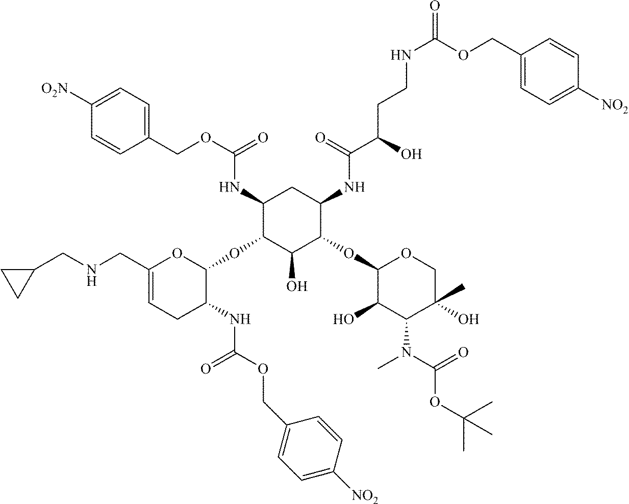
C1(CNCC2CC2)=CCC(NC(OCC2=CC=C([NO2])C=C2)=O)C(OC2C(NC(OCC3=CC=C([O2N])C=C3)=O)CC(NC(=O)C(CCNC(OCC3=CC=C([NO2])C=C3)=O)O)C(OC3C(O)C(N(C)C(=O)OC(C)(C)C)C(C)(O)CO3)C2O)O1
